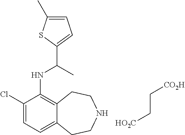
C1(Cl)=CC=C2C(=C1NC(C1=CC=C(C)S1)C)CCNCC2.[HO2C]CC[CO2H]
